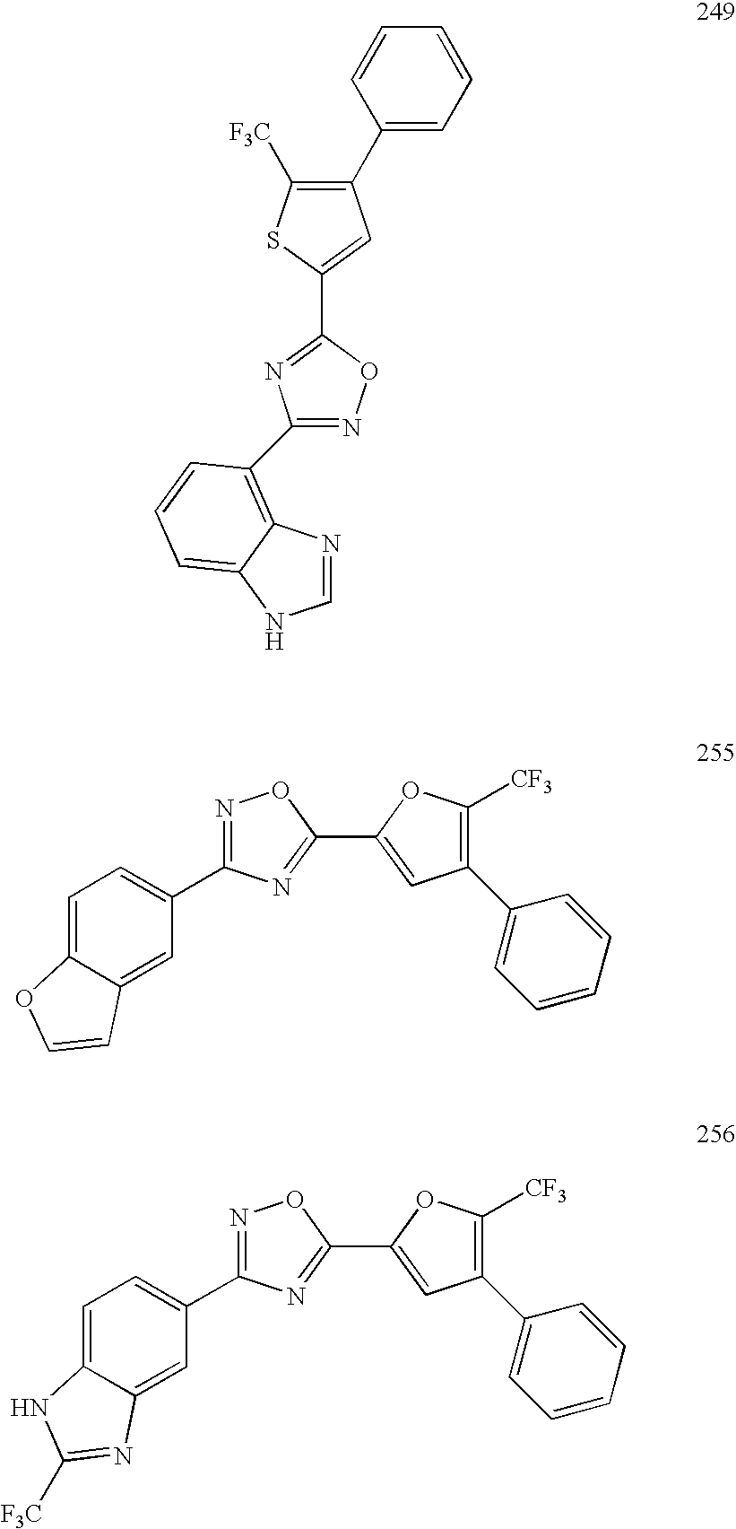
C1(C2=C([F3C])SC(C3=NC(C4=C5N=CNC5=CC=C4)=NO3)=C2)=CC=CC=C1.C1=C2C(=CC(C3=NOC(C4=CC(C5=CC=CC=C5)=C([CF3])O4)=N3)=C1)C=CO2.C1=C2C(=CC(C3=NOC(C4=CC(C5=CC=CC=C5)=C([CF3])O4)=N3)=C1)N=C([F3C])N2
